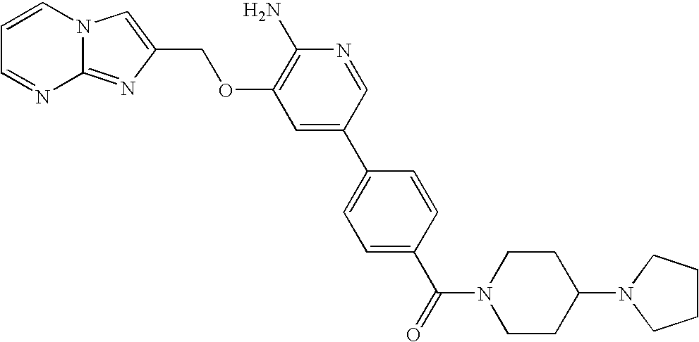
C1=CN2C(=NC(COC3=C(N)N=CC(C4=CC=C(C(=O)N5CCC(N6CCCC6)CC5)C=C4)=C3)=C2)N=C1
